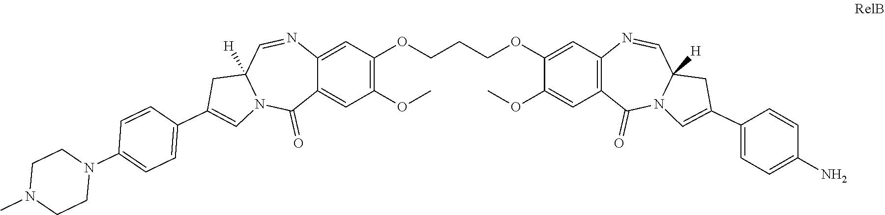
C1(OCCCOC2=CC3=C(C=C2OC)C(=O)N2C([H])(C=N3)CC(C3=CC=C(N)C=C3)=C2)=C(OC)C=C2C(=C1)N=CC1([H])N(C2=O)C=C(C2=CC=C(N3CCN(C)CC3)C=C2)C1
